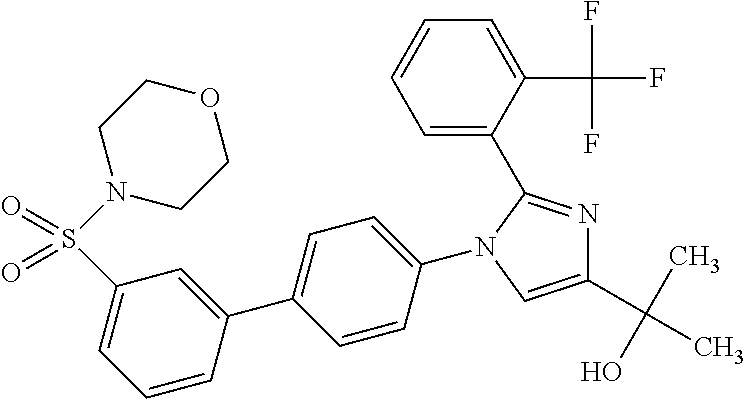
C1=CC(N2C(C3=CC=CC=C3C(F)(F)F)=NC(C(C)(O)C)=C2)=CC=C1C1=CC(S(N2CCOCC2)(=O)=O)=CC=C1
